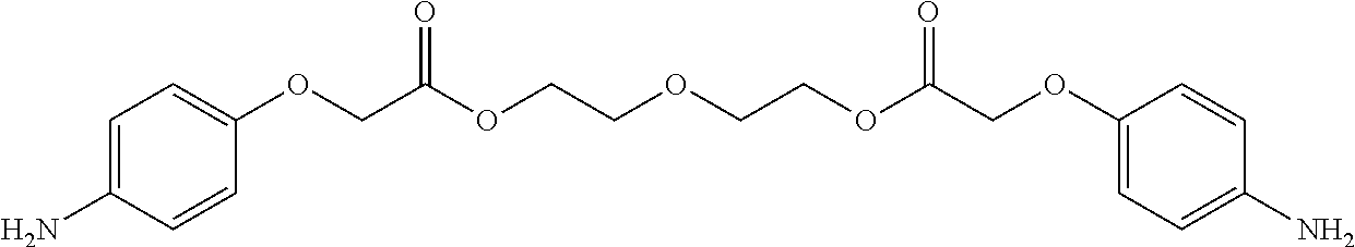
C1=C(N)C=CC(OCC(OCCOCCOC(COC2=CC=C(N)C=C2)=O)=O)=C1
